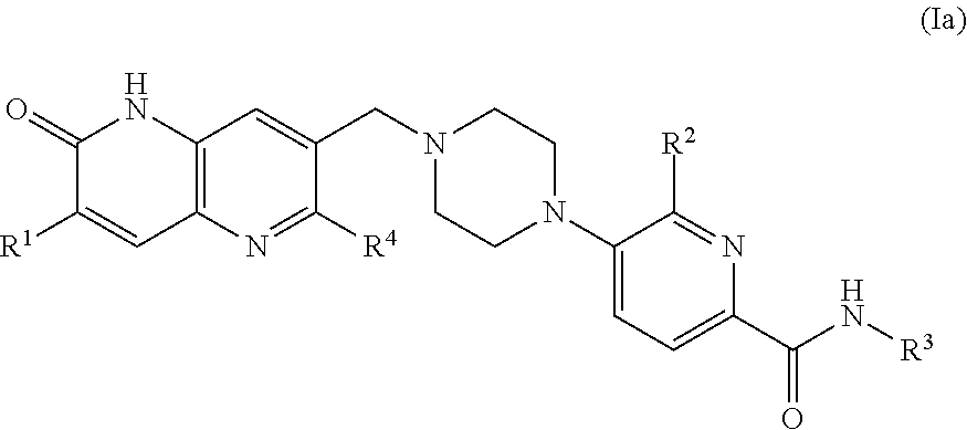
C12=C(C=C([R1])C(=O)N1)N=C([R4])C(CN1CCN(C3=CC=C(C(N[R3])=O)N=C3[R2])CC1)=C2
